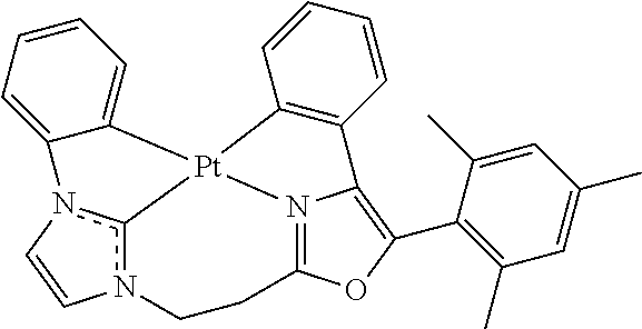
N12=C3OC(C4=C(C)C=C(C)C=C4C)=C1C1=C(C=CC=C1)[Pt]21c2n(CC3)C=Cn2C2=CC=CC=C21
